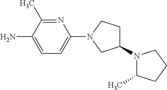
C1(N2CC(N3C(C)CCC3)CC2)=CC=C(N)C(C)=N1
